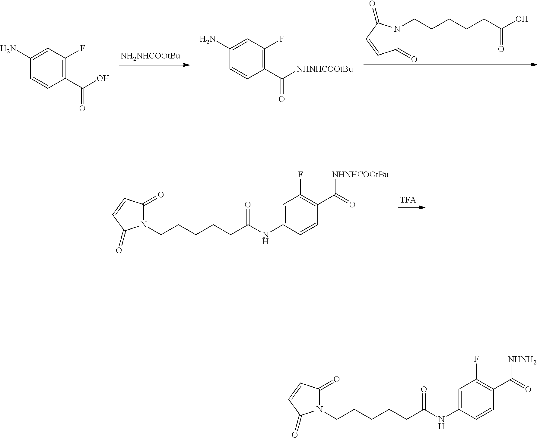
C1(N)=CC(F)=C(C(O)=O)C=C1.[NH2NHCOOtBu].C1(N)=CC(F)=C(C([NHNHCOOtBu])=O)C=C1.C1(=O)N(CCCCCC(O)=O)C(=O)C=C1.C1(=O)N(CCCCCC(NC2=CC(F)=C(C(=O)[NHNHCOOtBu])C=C2)=O)C(=O)C=C1.C1(=O)N(CCCCCC(NC2=CC(F)=C(C(=O)[NHNH2])C=C2)=O)C(=O)C=C1
